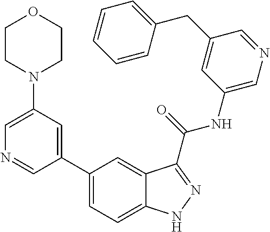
C1(N2CCOCC2)=CN=CC(C2=CC=C3C(=C2)C(C(NC2=CN=CC(CC4=CC=CC=C4)=C2)=O)=NN3)=C1
